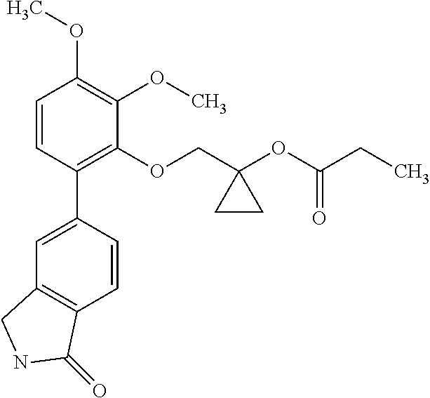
C1=CC(C2=CC3=C(C=C2)C(=O)NC3)=C(OCC2(OC(CC)=O)CC2)C(OC)=C1OC
